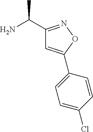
NC(C1=NOC(C2=CC=C(Cl)C=C2)=C1)C
